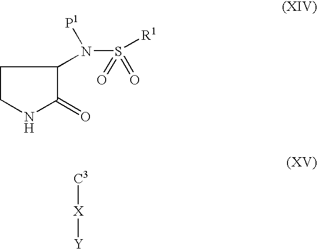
C1CNC(=O)C1N(S(=O)(=O)[R1])[P1].[C3][X][Y]
